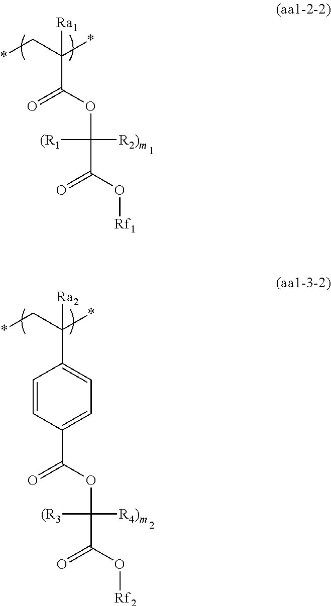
*CC(*)([Ra1])C(=O)OC(C(=O)O[Rf1])([(R1])[R2)m].*CC(*)([Ra2])C1=CC=C(C(=O)OC(C(=O)O[Rf2])([(R3])[R4)m])C=C1
